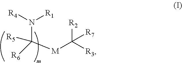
N(C([R5])([R6])[M]C([R2])([R3])[R7])([R4])[R1]
